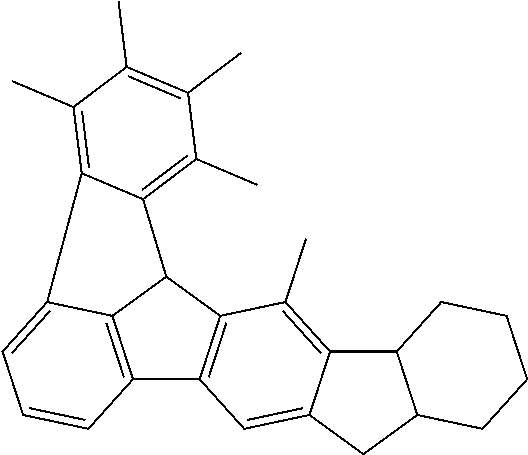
C12=C3C(C4=C1C=C1C(=C4C)C4C(C1)CCCC4)C1=C(C)C(C)=C(C)C(C)=C1C3=CC=C2
